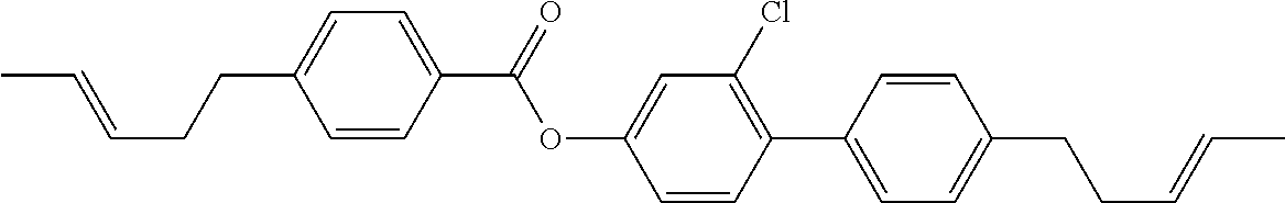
C1(C(OC2=CC(Cl)=C(C3=CC=C(CCC=CC)C=C3)C=C2)=O)=CC=C(CCC=CC)C=C1
